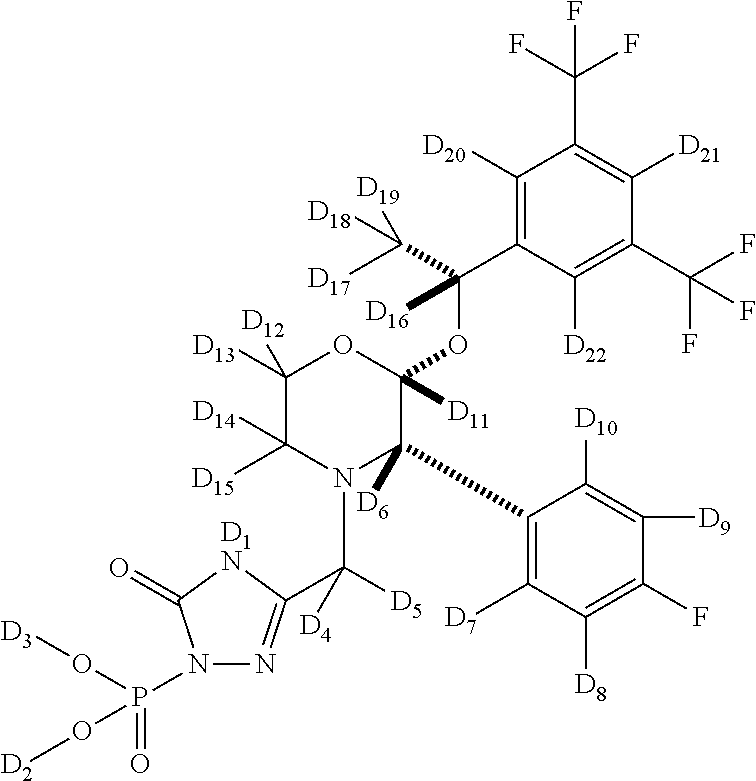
C1([D20])=C(C(OC2([D11])OC([D13])([D12])C([D15])([D14])N(C([D5])([D4])C3=NN(P(=O)(O[D3])O[D2])C(=O)[D1N]3)C2(C2=C([D7])C([D8])=C(F)C([D9])=C2[D10])[D6])([D16])C([D17])([D18])[D19])C([D22])=C(C(F)(F)F)C([D21])=C1C(F)(F)F
